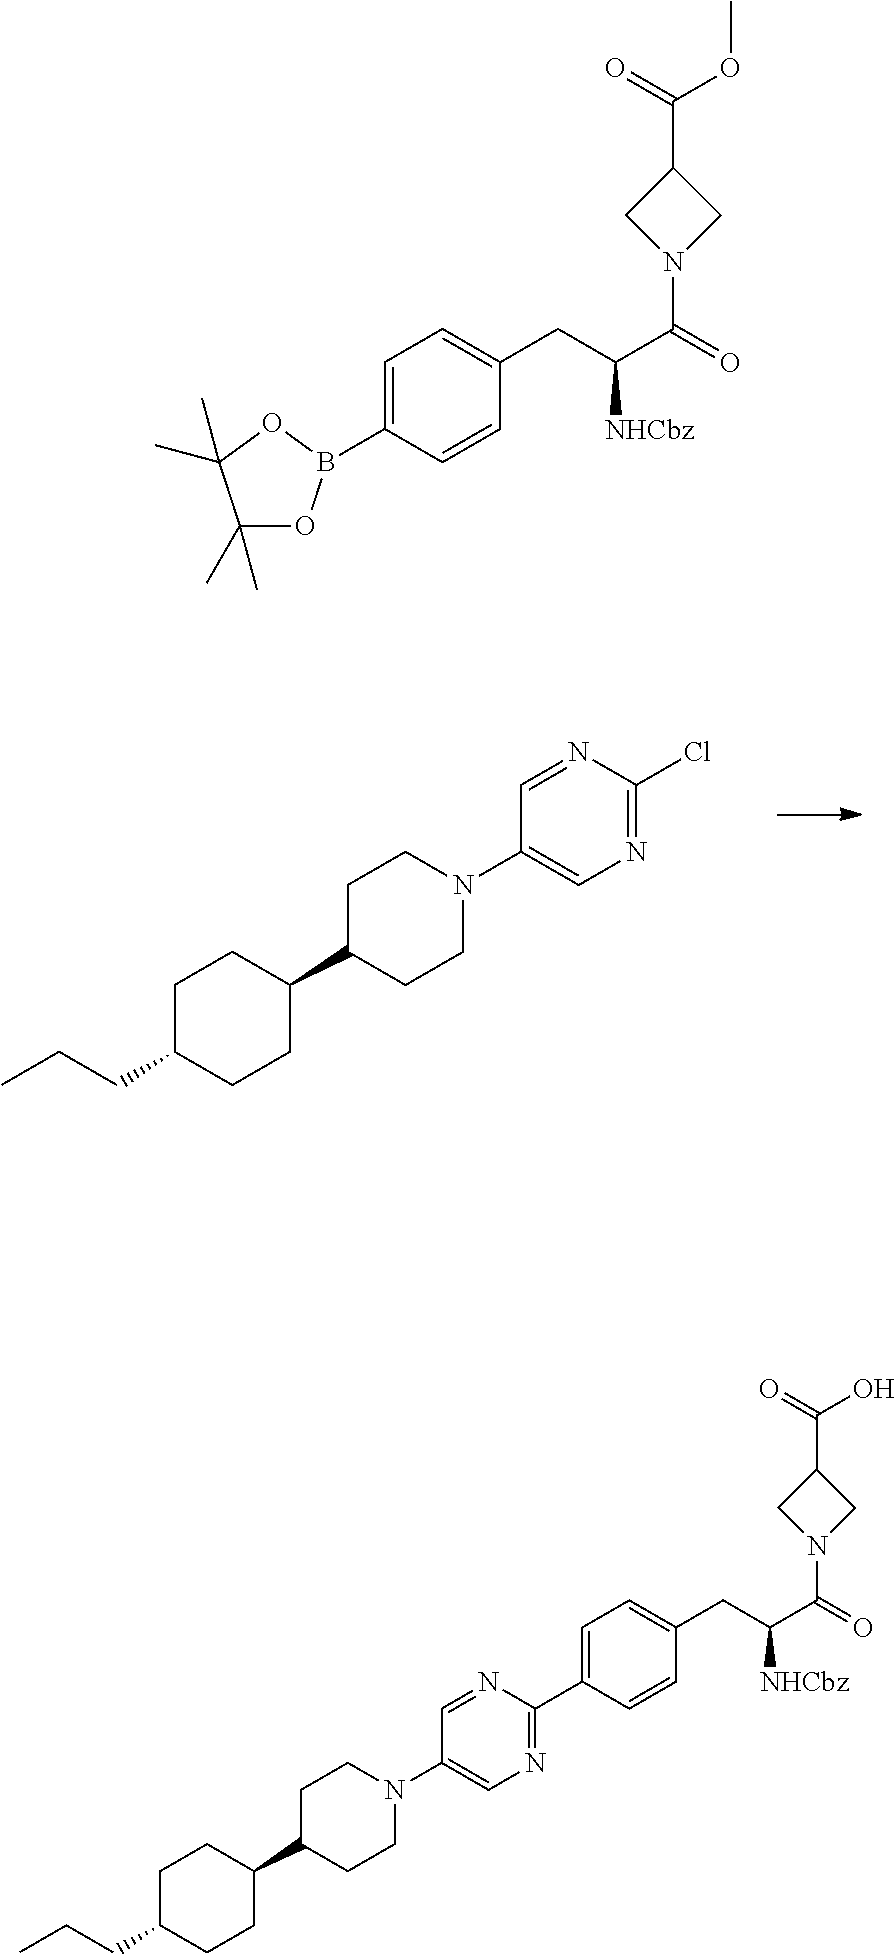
C1C(CCC)CCC(C2CCN(C3=CN=C(Cl)N=C3)CC2)C1.C1=C(B2OC(C)(C)C(C)(C)O2)C=CC(CC(C(=O)N2CC(C(=O)OC)C2)[NHCbz])=C1.C1C(CCC)CCC(C2CCN(C3=CN=C(C4=CC=C(CC(C(=O)N5CC(C(=O)O)C5)[NHCbz])C=C4)N=C3)CC2)C1
